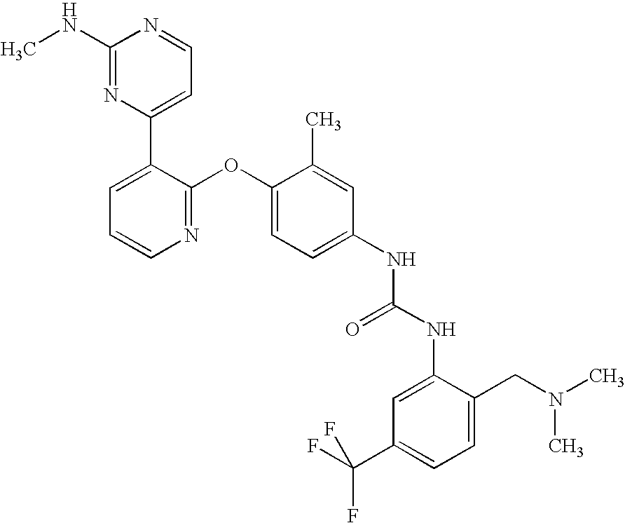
C1(NC)=NC(C2=CC=CN=C2OC2=CC=C(NC(NC3=CC(C(F)(F)F)=CC=C3CN(C)C)=O)C=C2C)=CC=N1
